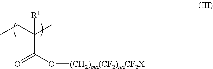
CCC(C)(C(O[(CH2)ma(CF2)naCF2X])=O)[R1]
